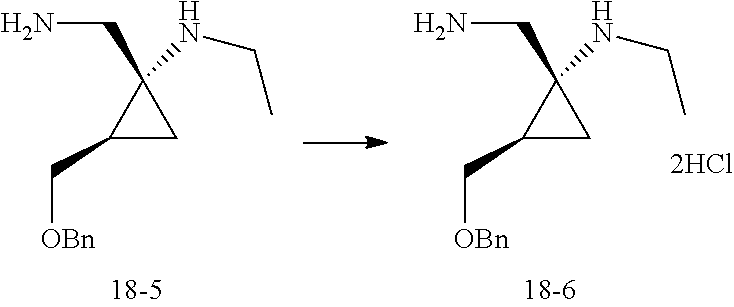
C1(C[OBn])CC1(CN)NCC.C1(C[OBn])CC1(CN)NCC
